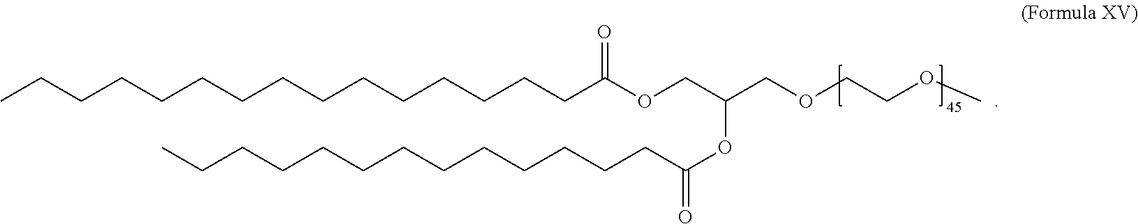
CCCCCCCCCCCCCCCC(OCC(COCCOC)OC(CCCCCCCCCCCCC)=O)=O
